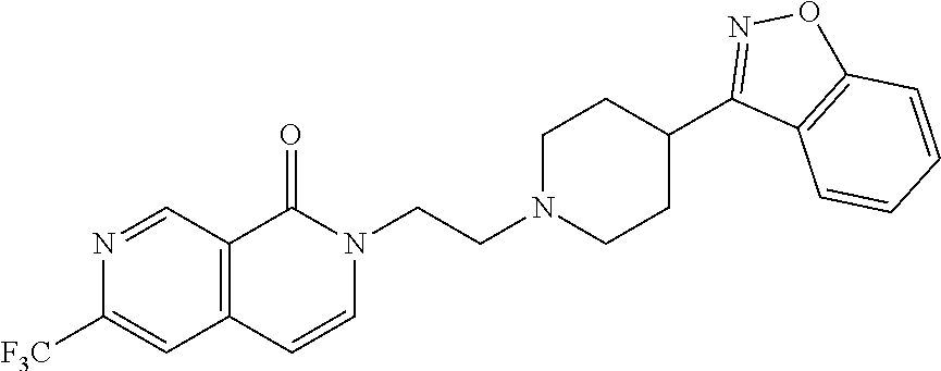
N1(CCN2CCC(C3=NOC4=C3C=CC=C4)CC2)C(=O)C2=C(C=C1)C=C([F3C])N=C2
